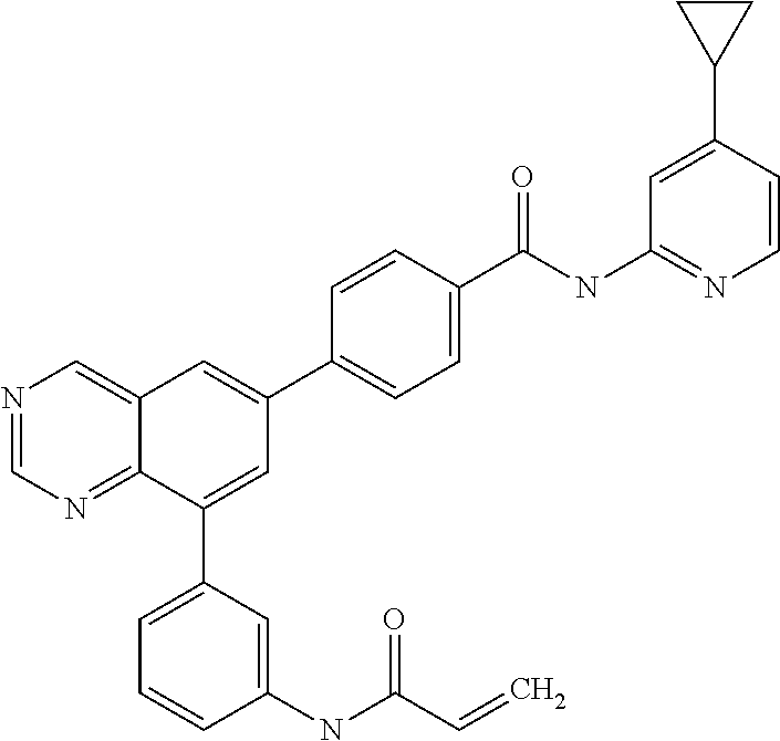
C1(C(NC2=NC=CC(C3CC3)=C2)=O)=CC=C(C2=CC3=CN=CN=C3C(C3=CC=CC(NC(C=C)=O)=C3)=C2)C=C1
